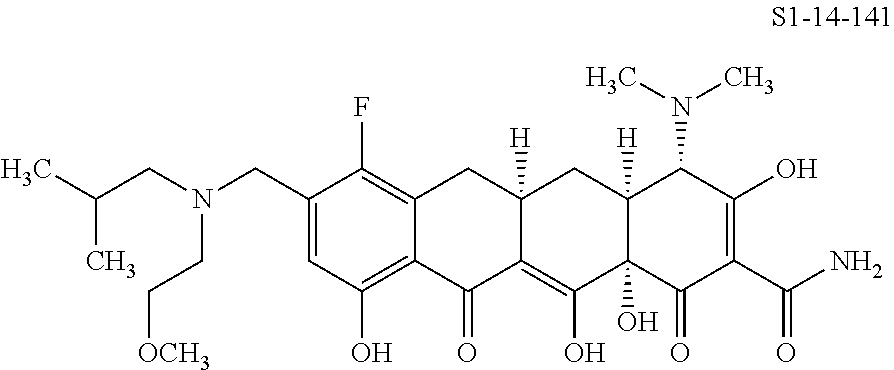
C1(CN(CC(C)C)CC[OCH3])=CC(O)=C2C(=C1F)CC1([H])C(=C(O)C3(O)C([H])(C1)C(N(C)C)C(O)=C(C(N)=O)C3=O)C2=O
